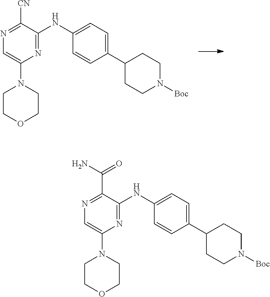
N1=C(NC2=CC=C(C3CCN([Boc])CC3)C=C2)C(C(N)=O)=NC=C1N1CCOCC1.N1=C(NC2=CC=C(C3CCN([Boc])CC3)C=C2)C([CN])=NC=C1N1CCOCC1
